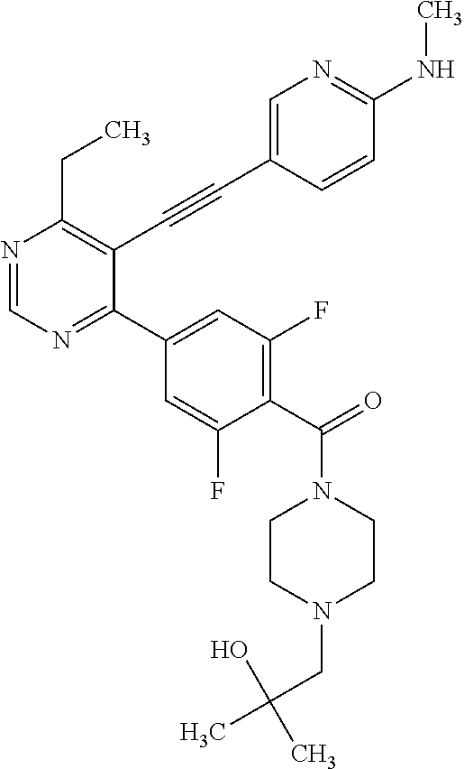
N1=CN=C(C2=CC(F)=C(C(N3CCN(CC(C)(O)C)CC3)=O)C(F)=C2)C(C#CC2=CN=C(NC)C=C2)=C1CC
